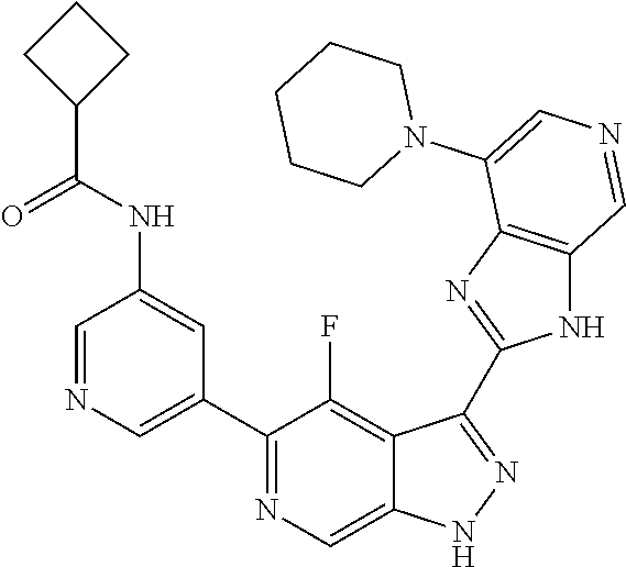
C1(C2=CN=CC(NC(=O)C3CCC3)=C2)=NC=C2C(=C1F)C(C1=NC3=C(N1)C=NC=C3N1CCCCC1)=NN2
